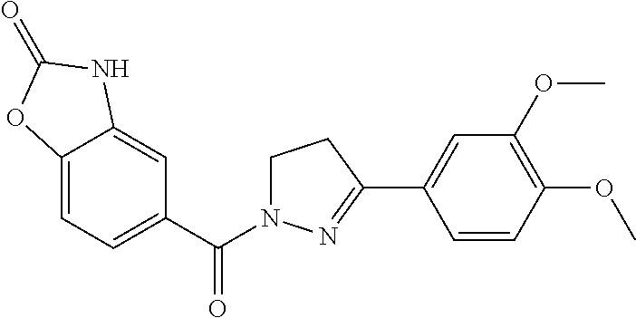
C12=CC=C(C(=O)N3CCC(C4=CC(OC)=C(OC)C=C4)=N3)C=C1NC(=O)O2
